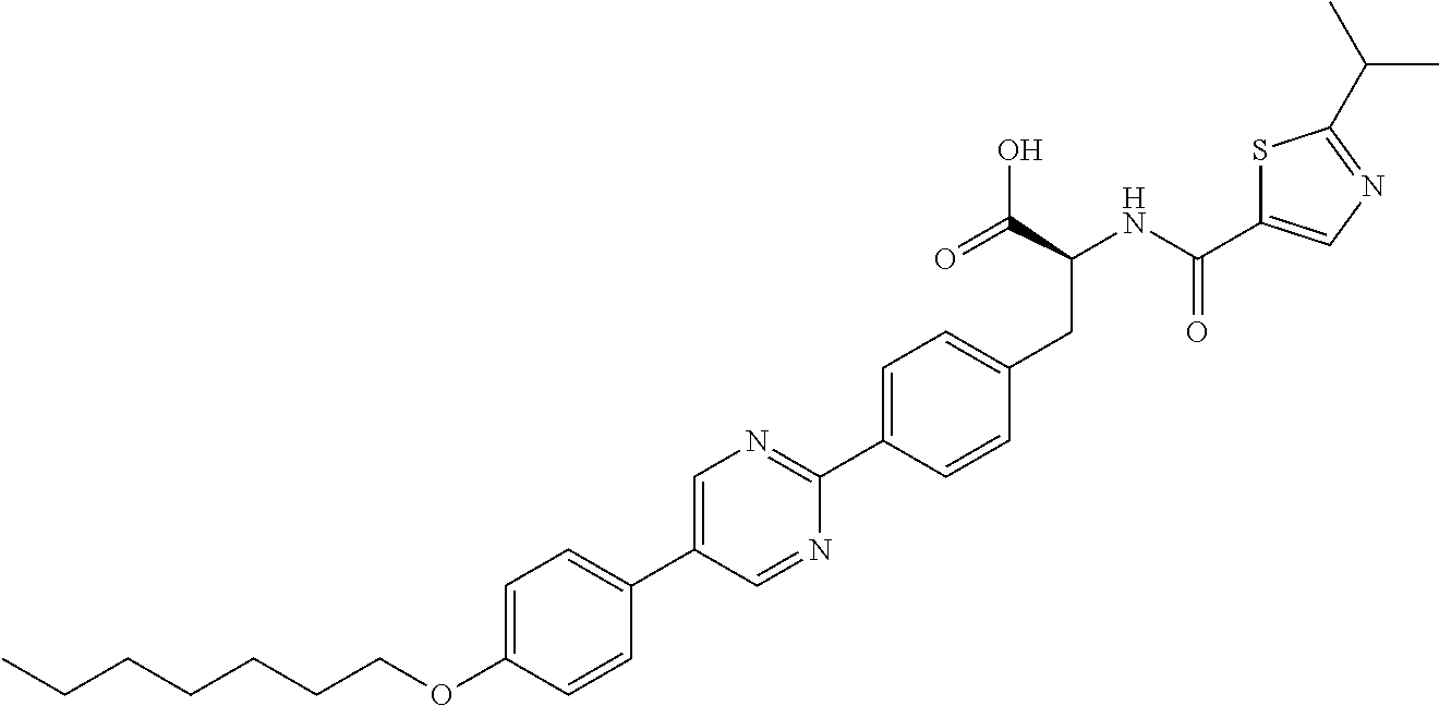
C(OC1=CC=C(C2=CN=C(C3=CC=C(CC(C(O)=O)NC(=O)C4=CN=C(C(C)C)S4)C=C3)N=C2)C=C1)CCCCCC
